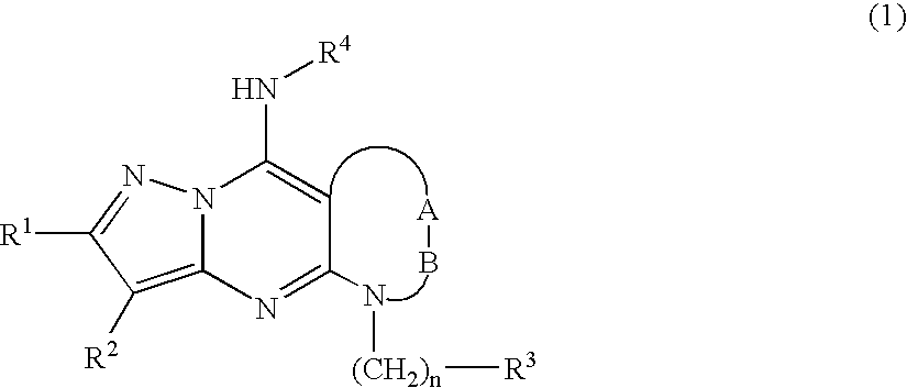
[A]B.C12=C([R2])C([R1])=NN1C(N[R4])=CC(N[(CH2)n][R3])=N2
